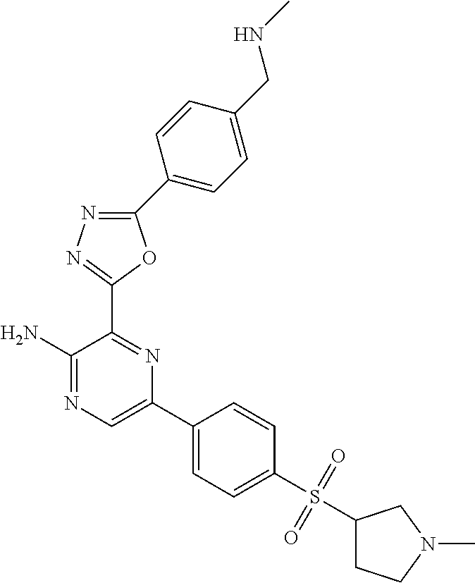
C1(C2=CC=C(CNC)C=C2)=NN=C(C2=NC(C3=CC=C(S(=O)(=O)C4CCN(C)C4)C=C3)=CN=C2N)O1
